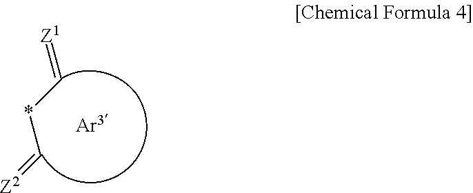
[Z1]=C*C=[Z2]
